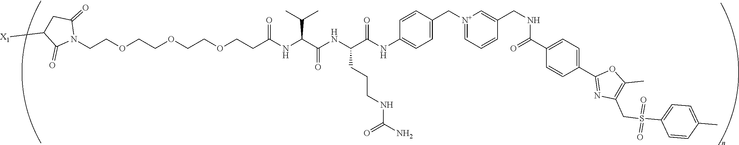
C(COCCOCCOCCC(NC(C(NC(C(NC1=CC=C(C[N+]2=CC=CC(CNC(=O)C3=CC=C(C4=NC(CS(C5=CC=C(C)C=C5)(=O)=O)=C(C)O4)C=C3)=C2)C=C1)=O)CCCNC(=O)N)=O)C(C)C)=O)N1C(=O)CC([X1])C1=O
